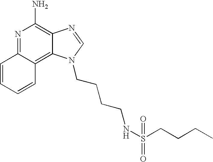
N1=C2C(=C3C(=C1N)N=CN3CCCCNS(CCCC)(=O)=O)C=CC=C2
